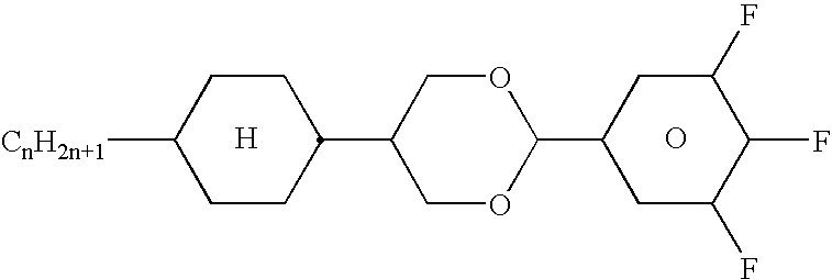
[H].O.C1([CnH2n+1])CCC(C2COC(C3CC(F)C(F)C(F)C3)OC2)CC1
